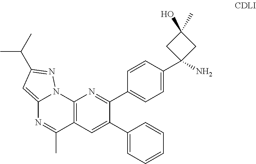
C12=CC(C(C)C)=NN1C1=C(C(C)=N2)C=C(C2=CC=CC=C2)C(C2=CC=C(C3(N)CC(C)(O)C3)C=C2)=N1
